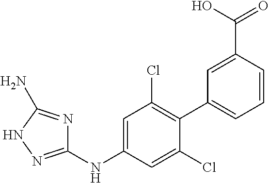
C1(NC2=CC(Cl)=C(C3=CC=CC(C(=O)O)=C3)C(Cl)=C2)=NNC(N)=N1
